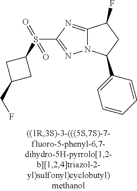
C12=NC(S(C3CC(CF)C3)(=O)=O)=NN1C(C1=CC=CC=C1)CC2F
